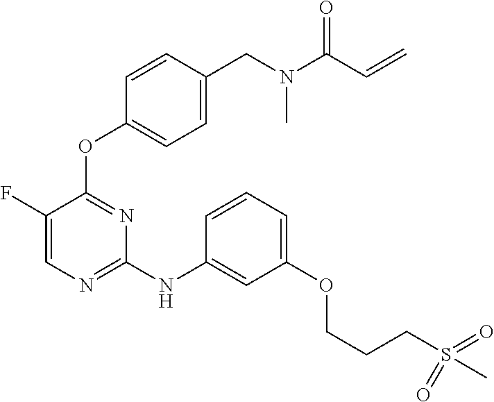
N(C1=NC=C(F)C(OC2=CC=C(CN(C(C=C)=O)C)C=C2)=N1)C1=CC(OCCCS(C)(=O)=O)=CC=C1
